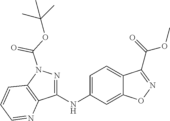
C1=C(NC2=NN(C(=O)OC(C)(C)C)C3=C2N=CC=C3)C=C2C(=C1)C(C(OC)=O)=NO2
